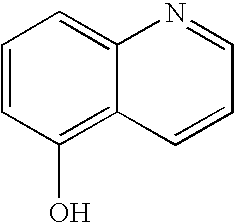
C1=CC(O)=C2C(=C1)N=CC=C2
